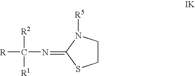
[R]C(N=C1N([R5])CCS1)([R2])[R1]
